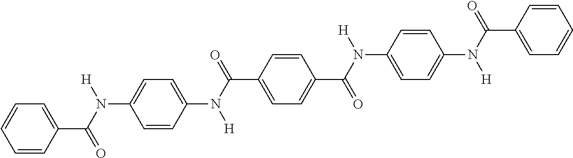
C1=CC=CC(C(N([H])C2=CC=C(N(C(C3=CC=C(C(N(C4=CC=C(N(C(=O)C5=CC=CC=C5)[H])C=C4)[H])=O)C=C3)=O)[H])C=C2)=O)=C1
